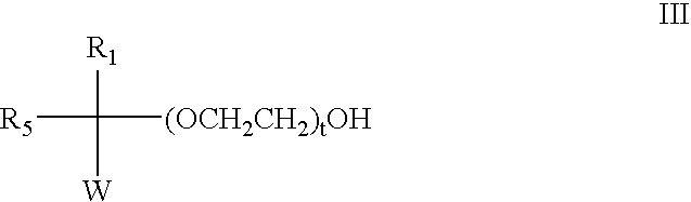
[R5]C([R1])([W])[(OCH2CH2)tOH]
